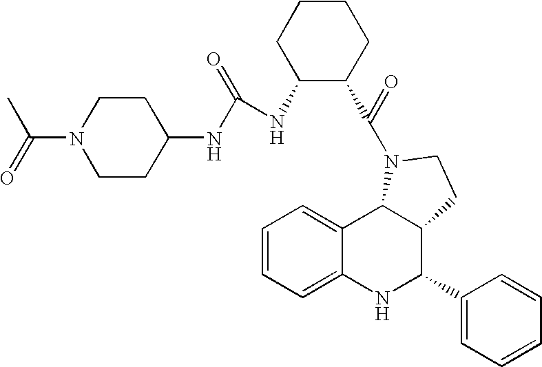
C12=CC=CC=C1NC(C1=CC=CC=C1)C1C2N(C(=O)C2CCCCC2NC(NC2CCN(C(=O)C)CC2)=O)CC1
